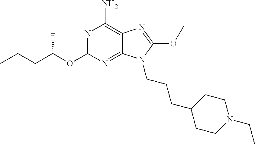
N1=C(OC(CCC)C)N=C2C(=C1N)N=C(OC)N2CCCC1CCN(CC)CC1
